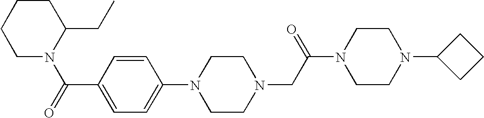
C1=C(N2CCN(CC(N3CCN(C4CCC4)CC3)=O)CC2)C=CC(C(=O)N2C(CC)CCCC2)=C1
